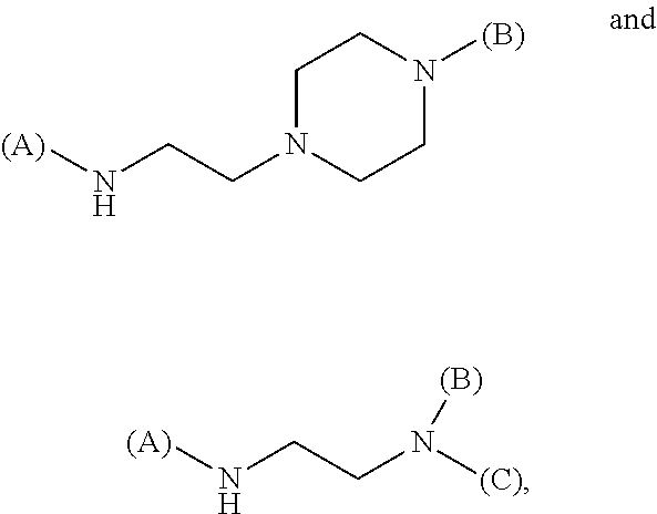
[(A)]NCCN1CCN([(B)])CC1.[(A)]NCCN([(B)])[(C)]
